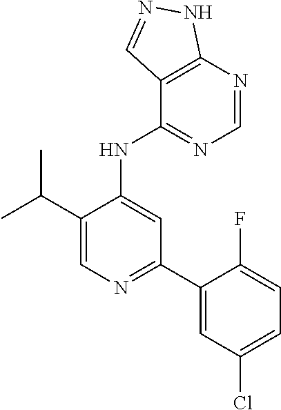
C1(C(C)C)=CN=C(C2=CC(Cl)=CC=C2F)C=C1NC1=NC=NC2=C1C=NN2
